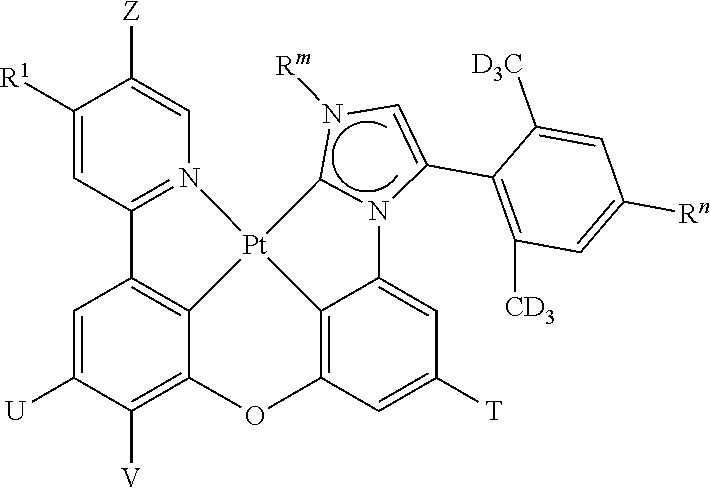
C1([R1])=CC2=N(C=C1[Z])[Pt]13C4=C2C=C([U])C([V])=C4OC2=C1C(=CC([T])=C2)N1C3N([Rm])C=C1C1=C([CD3])C=C([Rn])C=C1[CD3]
